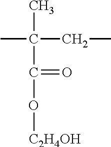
CC(CC)(C)C(O[C2H4OH])=O
